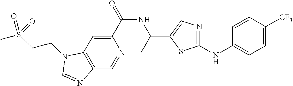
C1(C(=O)NC(C)C2=CN=C(NC3=CC=C([CF3])C=C3)S2)=CC2=C(C=N1)N=CN2CCS(C)(=O)=O
